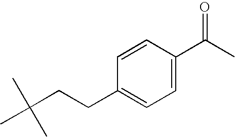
C1=CC(CCC(C)(C)C)=CC=C1C(C)=O
